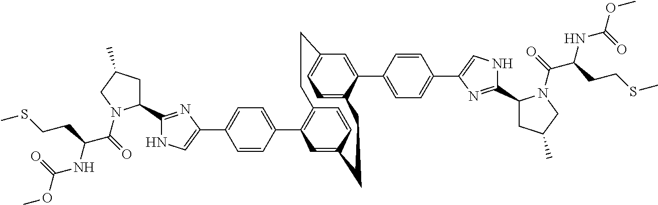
C1(C2=CC=C(C3=CNC(C4CC(C)CN4C(C(NC(OC)=O)CCSC)=O)=N3)C=C2)=C2C=CC(=C1)CCC1=CC=C(C=C1C1=CC=C(C3=CNC(C4CC(C)CN4C(C(NC(OC)=O)CCSC)=O)=N3)C=C1)CC2
